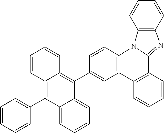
C12=C(C3=CC=CC=C3)C3=CC=CC=C3C(C3=CC4=C(C=C3)N3C(=NC5=C3C=CC=C5)C3=C4C=CC=C3)=C1C=CC=C2
